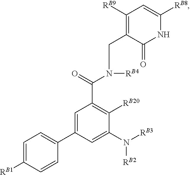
C1=C([RB1])C=CC(C2=CC(C(=O)N([RB4])CC3=C([RB9])C=C([RB8])NC3=O)=C([RB20])C(N([RB3])[RB2])=C2)=C1
